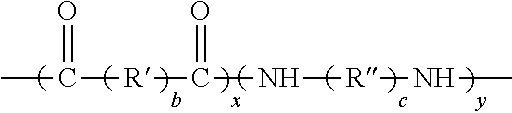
CC([R]C(N[R]NC)=O)=O
